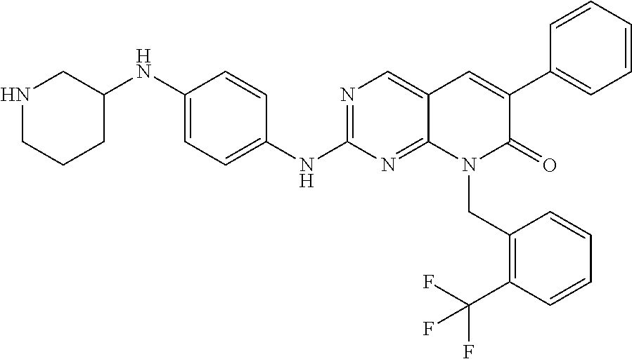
C1(NC2=CC=C(NC3=NC=C4C(=N3)N(CC3=C(C(F)(F)F)C=CC=C3)C(=O)C(C3=CC=CC=C3)=C4)C=C2)CNCCC1
